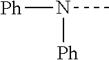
[Ph]N([Ph])C
